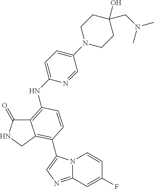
C12=C(NC3=CC=C(N4CCC(O)(CN(C)C)CC4)C=N3)C=CC(C3=CN=C4N3C=CC(F)=C4)=C1CNC2=O
